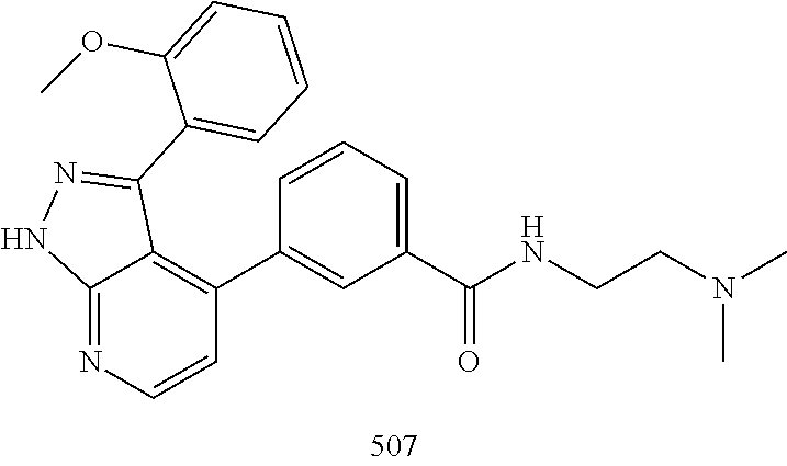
N(C)(CCNC(C1=CC=CC(C2=C3C(C4=CC=CC=C4OC)=NNC3=NC=C2)=C1)=O)C
